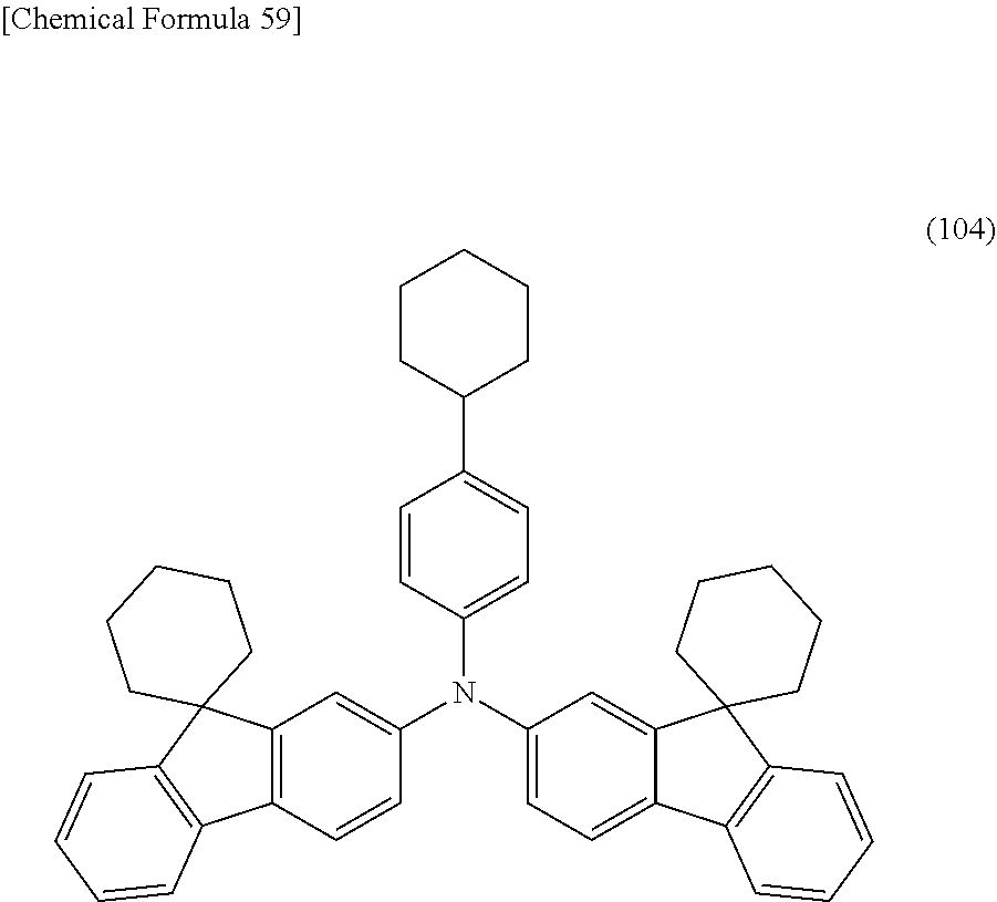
C12=C(C=CC(N(C3=CC=C4C(=C3)C3(C5=C4C=CC=C5)CCCCC3)C3=CC=C(C4CCCCC4)C=C3)=C1)C1=C(C23CCCCC3)C=CC=C1
